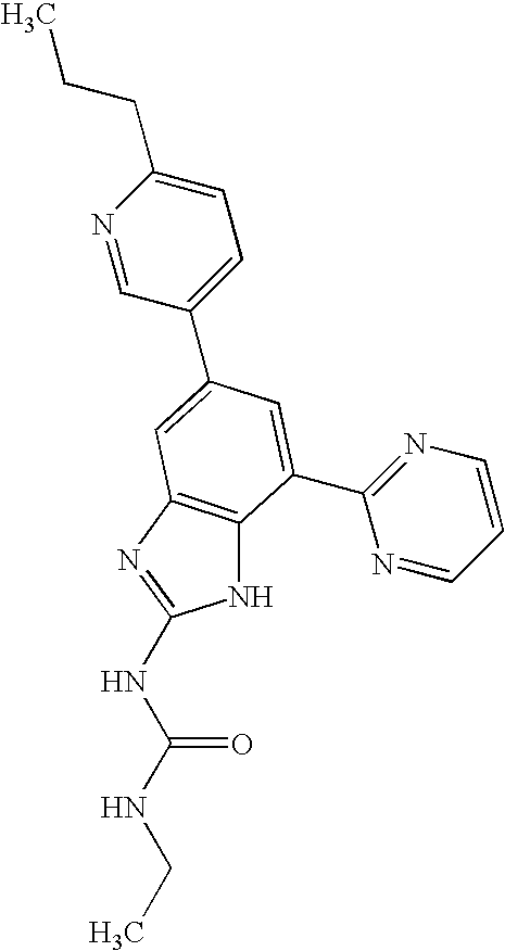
N1C2=C(N=C1NC(NCC)=O)C=C(C1=CC=C(CCC)N=C1)C=C2C1=NC=CC=N1
